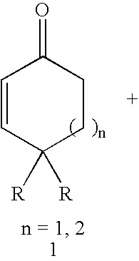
C1=CC([R])([R])CCC1=O
